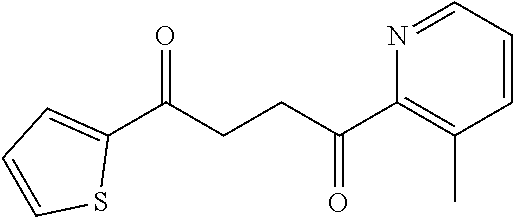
C1(C(CCC(C2=C(C)C=CC=N2)=O)=O)=CC=CS1
